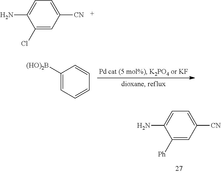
C1([(HO)2B])=CC=CC=C1.C1=C(N)C(Cl)=CC([CN])=C1.C1=C(N)C([Ph])=CC([CN])=C1
